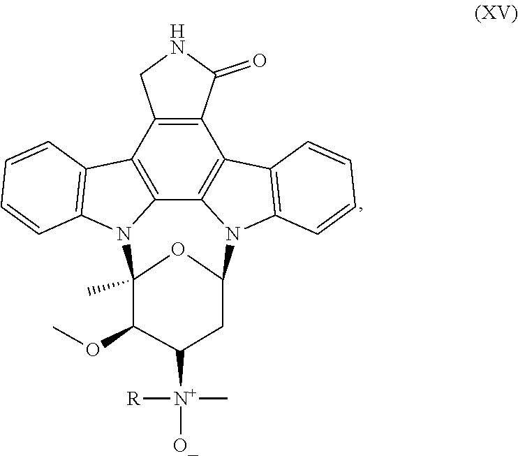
C12=C3C4=C(C5=C1CNC5=O)C1=C(N4C4OC(C)(N3C3=C2C=CC=C3)C(OC)C([N+]([O_])([R])C)C4)C=CC=C1
